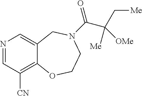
N1=CC([CN])=C2C(=C1)CN(C(C(C[Me])([Me])[OMe])=O)CCO2
